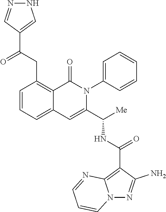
C1=CC=C2C(=C1CC(C1=CNN=C1)=O)C(=O)N(C1=CC=CC=C1)C(C([Me])NC(C1=C3N(N=C1N)C=CC=N3)=O)=C2
